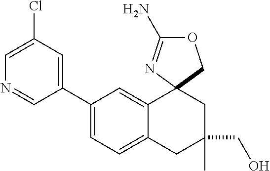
N1=CC(C2=CC=C3C(=C2)C2(CC(C)(CO)C3)COC(N)=N2)=CC(Cl)=C1
